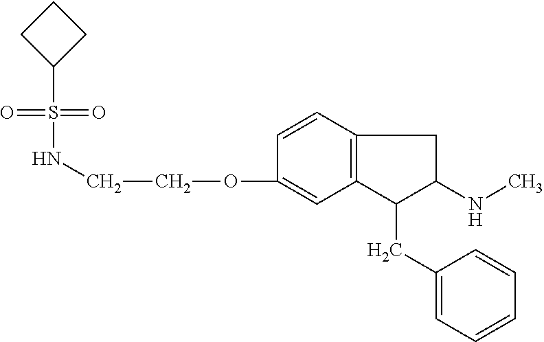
C1=CC2=C(C=C1OCCNS(=O)(=O)C1CCC1)C(CC1=CC=CC=C1)C(NC)C2
